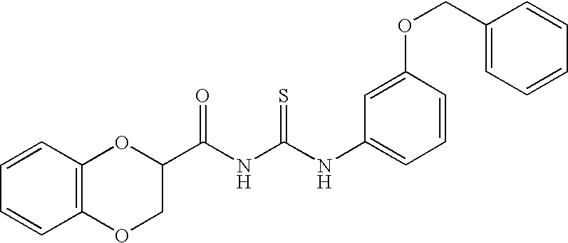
C1(C(NC(NC2=CC=CC(OCC3=CC=CC=C3)=C2)=S)=O)COC2=C(O1)C=CC=C2
